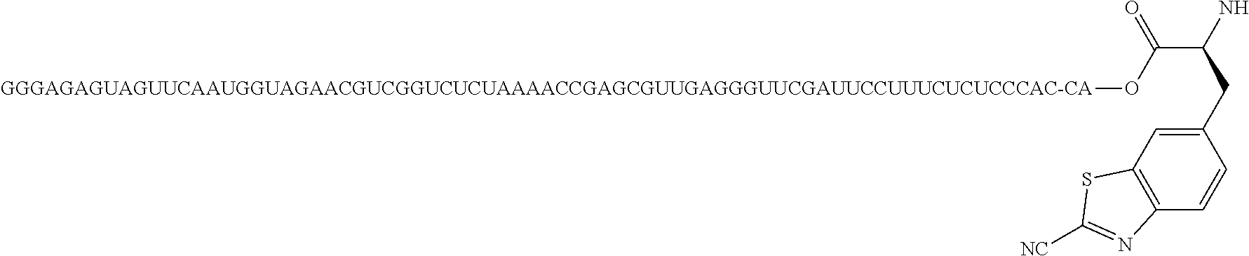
C1(CC(C(=O)O[GGGAGAGUAGUUCAAUGGUAGAACGUCGGUCUCUAAAACCGAGCGUUGAGGGUUCGAUUCCUUUCUCUCCCAC-CA])N)=CC2=C(C=C1)N=C([NC])S2
